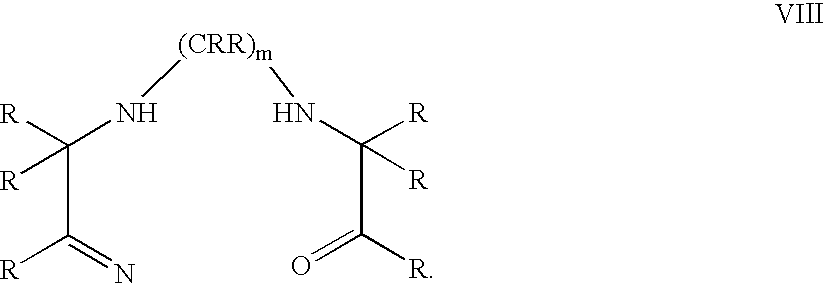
[(CRR)m](NC(C(=N)[R])([R])[R])NC(C(=O)[R])([R])[R]
